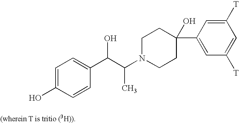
C1(C(C(N2CCC(O)(C3=CC([T])=CC([T])=C3)CC2)C)O)=CC=C(O)C=C1
